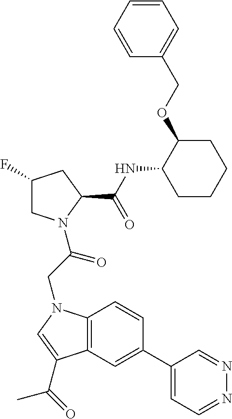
C1(C2=CC3=C(C=C2)N(CC(=O)N2CC(F)CC2C(NC2CCCCC2OCC2=CC=CC=C2)=O)C=C3C(=O)C)=CC=NN=C1
